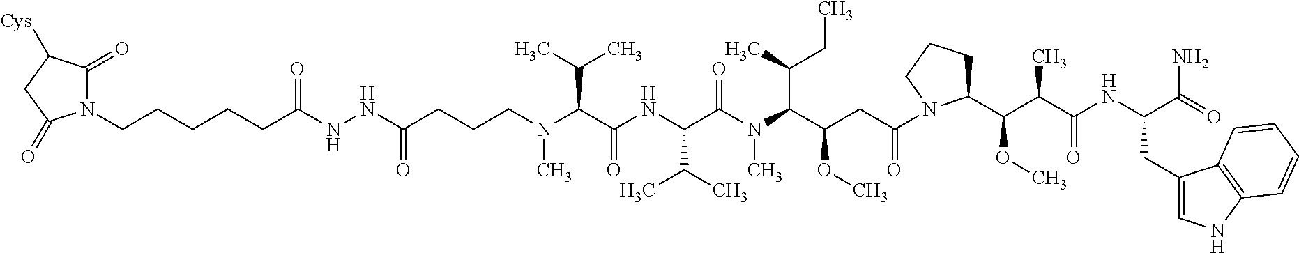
N(C(=O)CCCN(C(C(NC(C(N(C(C(CC(=O)N1C(C(C(C(NC(C(=O)N)CC2=CNC3=C2C=CC=C3)=O)C)OC)CCC1)OC)C(C)CC)C)=O)C(C)C)=O)C(C)C)C)NC(CCCCCN1C(=O)C([Cys])CC1=O)=O
